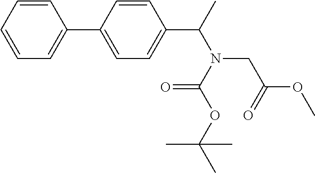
C1=CC=CC=C1C1=CC=C(C(C)N(CC(OC)=O)C(OC(C)(C)C)=O)C=C1
